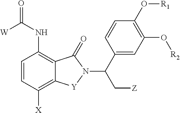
C12=C(NC([W])=O)C=CC([X])=C1[Y]N(C(C[Z])C1=CC(O[R2])=C(O[R1])C=C1)C2=O
